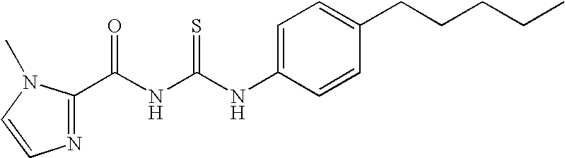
N1=C(C(NC(NC2=CC=C(CCCCC)C=C2)=S)=O)N(C)C=C1
